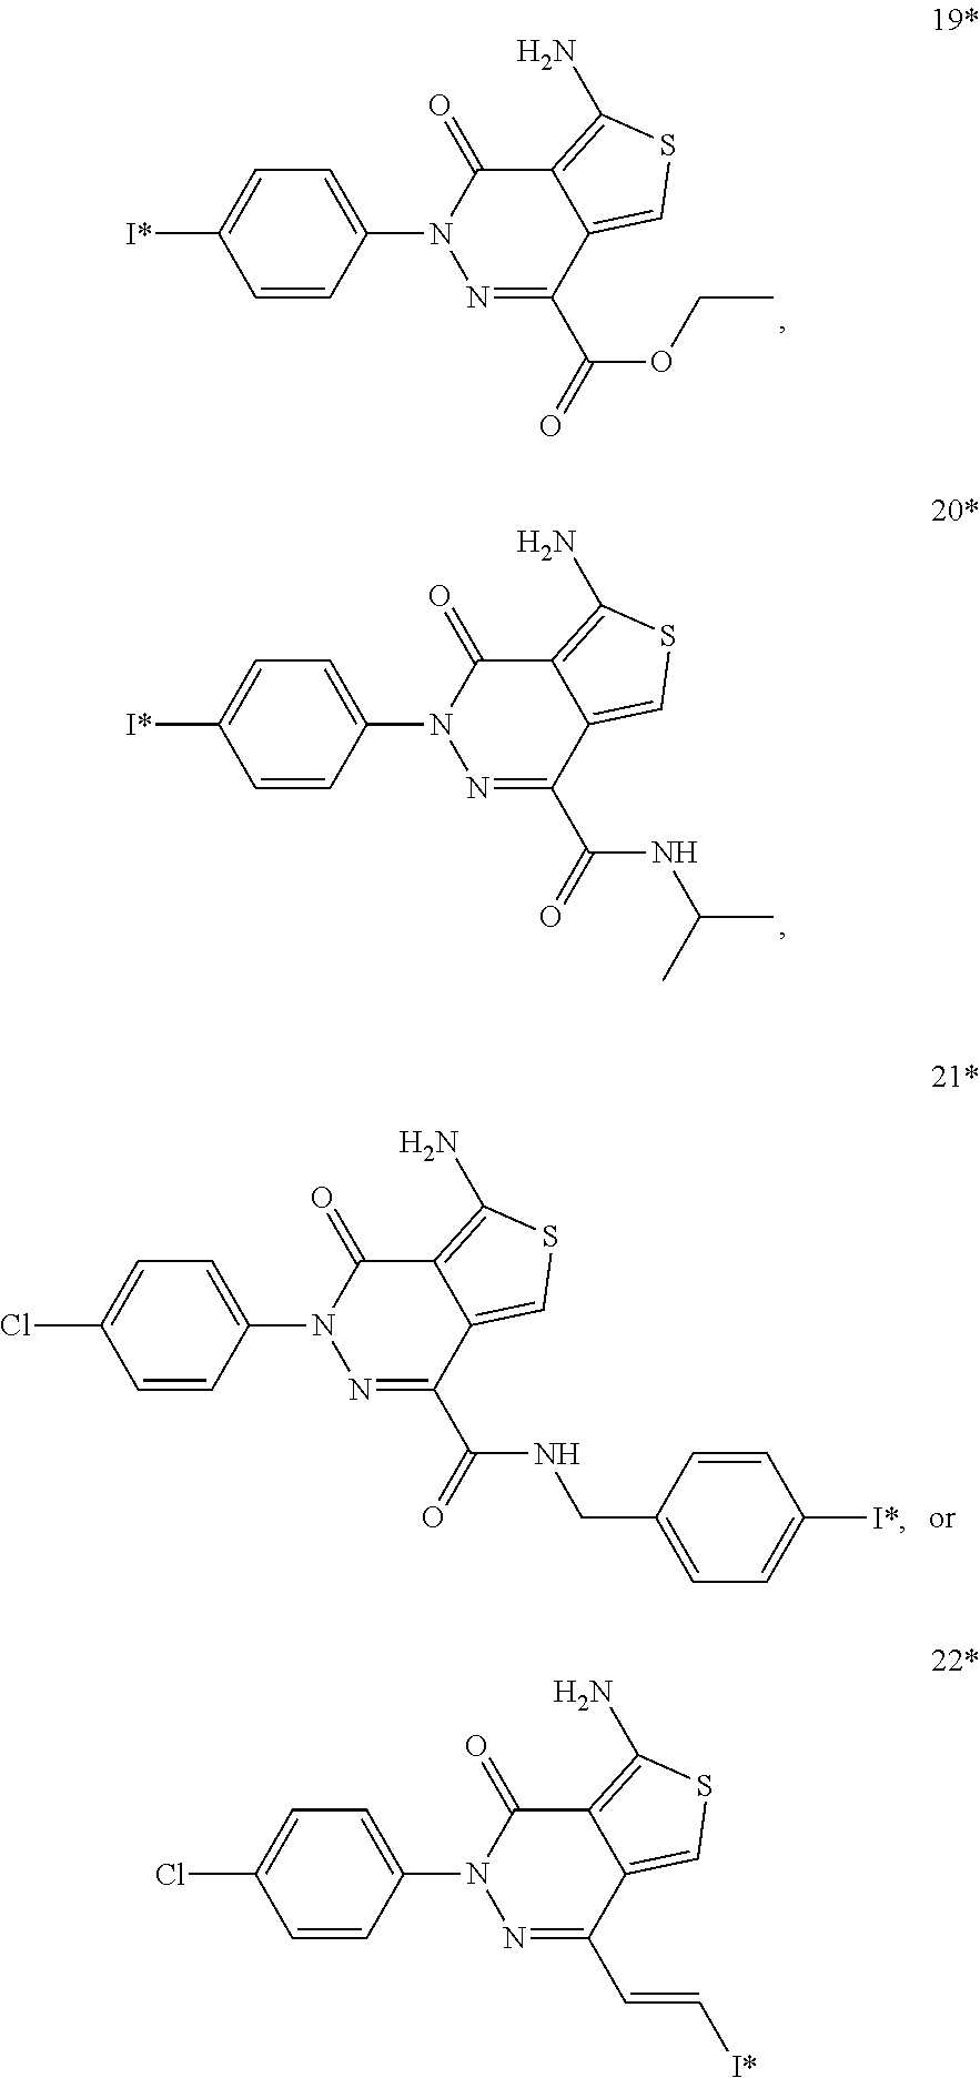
C1=C(N2N=C(C(=O)OCC)C3=CSC(N)=C3C2=O)C=CC([I*])=C1.C1=C(N2N=C(C(=O)NC(C)C)C3=CSC(N)=C3C2=O)C=CC([I*])=C1.C1=C(N2N=C(C(=O)NCC3=CC=C([I*])C=C3)C3=CSC(N)=C3C2=O)C=CC(Cl)=C1.C1=C(N2N=C(C=C[I*])C3=CSC(N)=C3C2=O)C=CC(Cl)=C1
